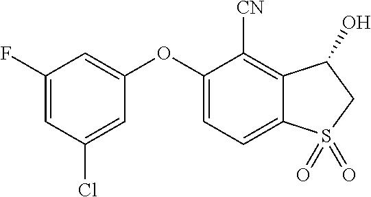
C1(F)=CC(Cl)=CC(OC2=CC=C3C(=C2[CN])C(O)CS3(=O)=O)=C1
